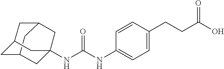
N(C(NC1=CC=C(CCC(O)=O)C=C1)=O)C12CC3CC(CC(C1)C3)C2
